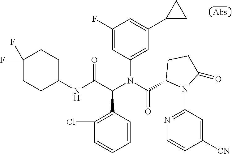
C1(F)=CC(N(C(C2N(C3=NC=CC([CN])=C3)C(=O)CC2)=O)C(C(NC2CCC(F)(F)CC2)=O)C2=C(Cl)C=CC=C2)=CC(C2CC2)=C1
